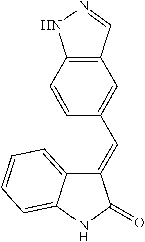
C1(=CC2=CC3=C(C=C2)NN=C3)C2=CC=CC=C2NC1=O
